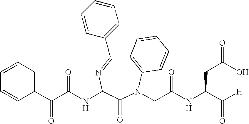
C(C(NC1N=C(C2=CC=CC=C2)C2=C(N(CC(NC(C([H])=O)CC(=O)O)=O)C1=O)C=CC=C2)=O)(C1=CC=CC=C1)=O
